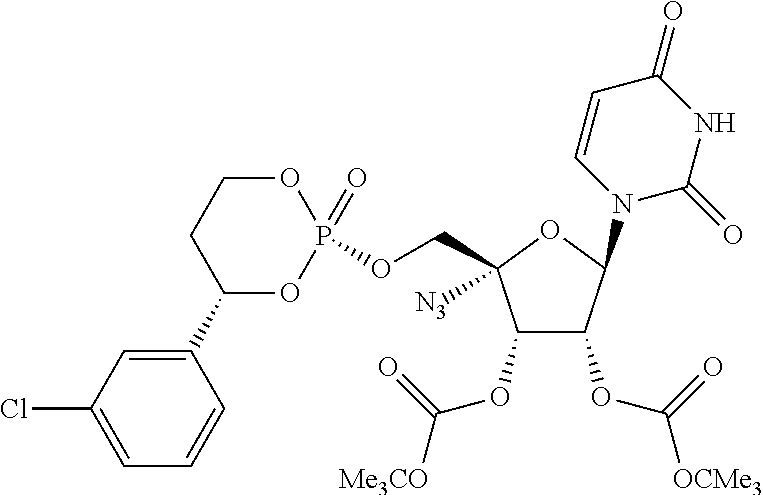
O(CC1([N3])C(OC([Me3CO])=O)C(OC([OCMe3])=O)C(N2C=CC(=O)NC2=O)O1)P1(=O)OCCC(C2=CC(Cl)=CC=C2)O1
